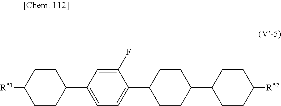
[R51]C1CCC(C2=CC=C(C3CCC(C4CCC([R52])CC4)CC3)C(F)=C2)CC1
